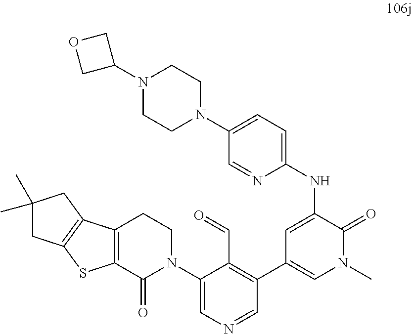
C12=C(C(=O)N(C3=CN=CC(C4=CN(C)C(=O)C(NC5=CC=C(N6CCN(C7COC7)CC6)C=N5)=C4)=C3C=O)CC1)SC1=C2CC(C)(C)C1
